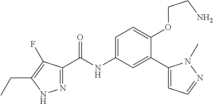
N1=C(C(=O)NC2=CC=C(OCCN)C(C3=CC=NN3C)=C2)C(F)=C(CC)N1
